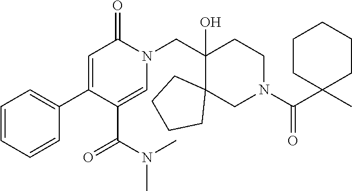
C1=CC=CC(C2=CC(=O)N(CC3(O)CCN(C(C4(C)CCCCC4)=O)CC34CCCC4)C=C2C(N(C)C)=O)=C1
